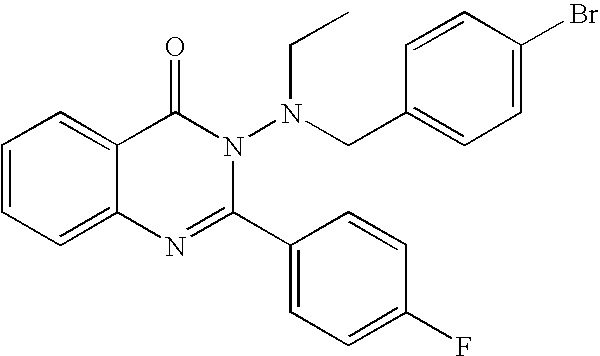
C1=CC=C2C(=C1)C(=O)N(N(CC1=CC=C(Br)C=C1)CC)C(C1=CC=C(F)C=C1)=N2
